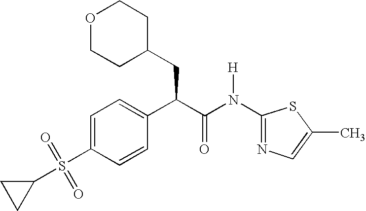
O1CCC(CC(C(N([H])C2=NC=C(C)S2)=O)C2=CC=C(S(C3CC3)(=O)=O)C=C2)CC1
